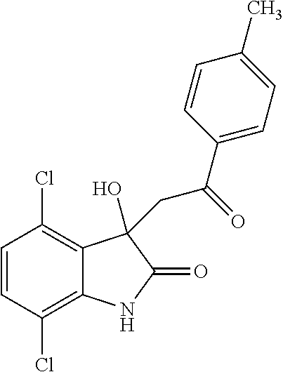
C1=CC(Cl)=C2C(=C1Cl)C(O)(CC(C1=CC=C(C)C=C1)=O)C(=O)N2
